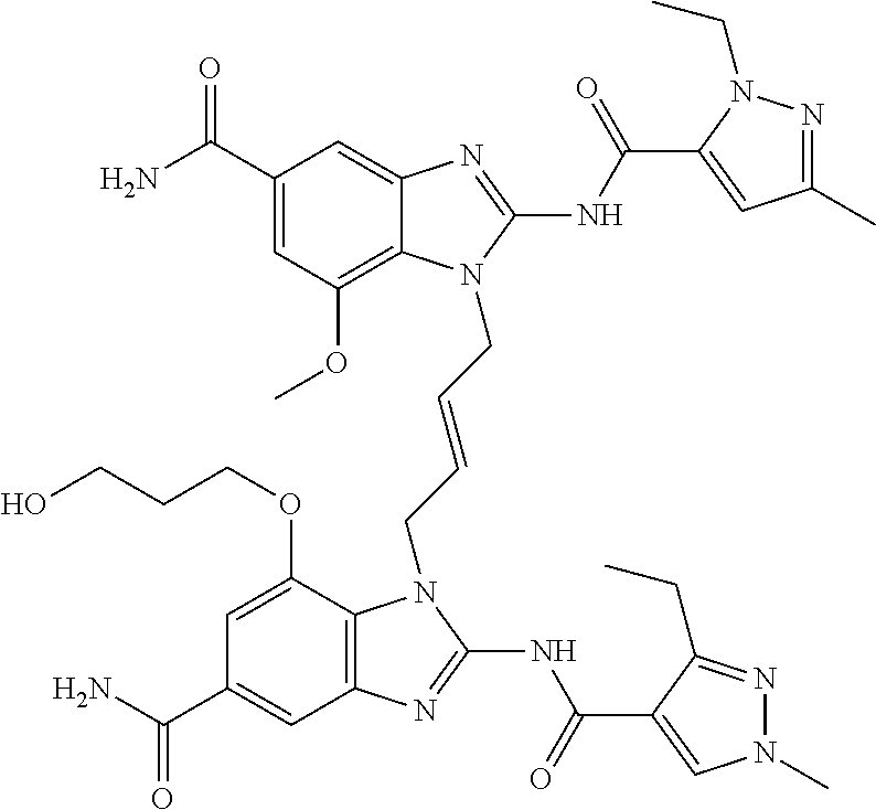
C1(C(N)=O)=CC(OC)=C2C(=C1)N=C(NC(=O)C1=CC(C)=NN1CC)N2CC=CCN1C2=C(C=C(C(N)=O)C=C2OCCCO)N=C1NC(=O)C1=CN(C)N=C1CC
